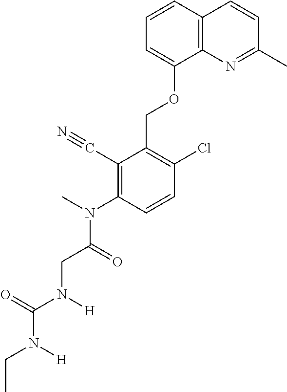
C1=CC2=C(C(OCC3=C(Cl)C=CC(N(C)C(=O)CN(C(N(CC)[H])=O)[H])=C3C#N)=C1)N=C(C)C=C2
